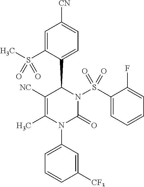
C1([NC])=C(C)N(C2=CC=CC([CF3])=C2)C(=O)N(S(C2=CC=CC=C2F)(=O)=O)C1C1=CC=C([CN])C=C1S(C)(=O)=O
